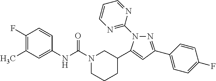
N1=C(C2=CC=C(F)C=C2)C=C(C2CN(C(NC3=CC(C)=C(F)C=C3)=O)CCC2)N1C1=NC=CC=N1
